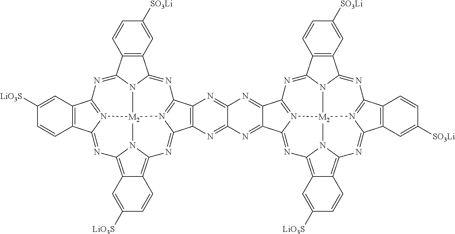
C1([LiO3S])=CC2=C(C=C1)C1=NC3=C4C=C([LiO3S])C=CC4=C4N3[M2]35N1=C2N=C1C2=C(C=C([SO3Li])C=C2)C(=NC2=N3C(=N4)C3=C2N=C2N=C4C(=NC2=N3)C2=NC3=C6C(=C7N=C8C9=C(C=CC([SO3Li])=C9)C9=N8[M2]8(N%10C(=N9)C9=C(C=CC([SO3Li])=C9)C%10=NC4=N28)N73)C=CC([LiO3S])=C6)N15
